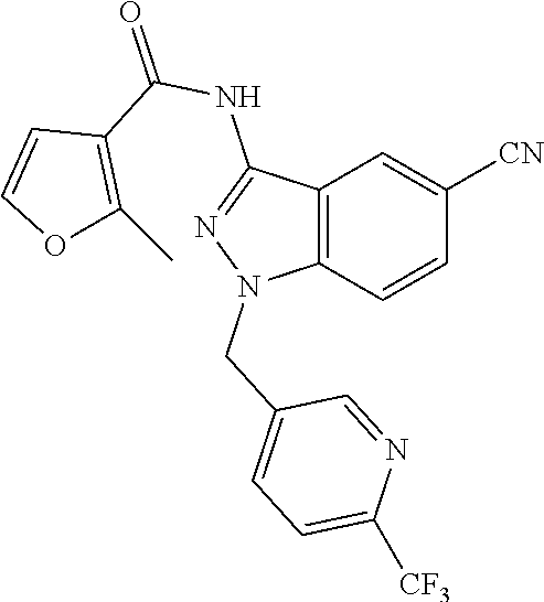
C12=C(C=CC([CN])=C1)N(CC1=CC=C([CF3])N=C1)N=C2NC(=O)C1=C(C)OC=C1
